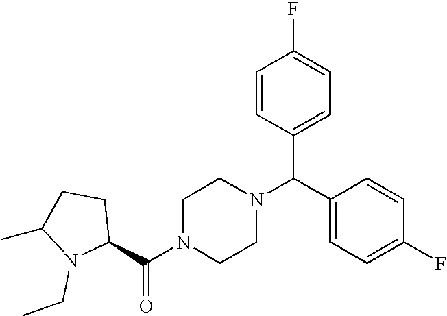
C(N1CCN(C(C2=CC=C(F)C=C2)C2=CC=C(F)C=C2)CC1)(=O)C1CCC(C)N1CC
